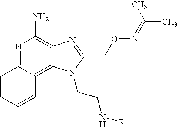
N1=C2C(=C3C(=C1N)N=C(CON=C(C)C)N3CCN[R])C=CC=C2
